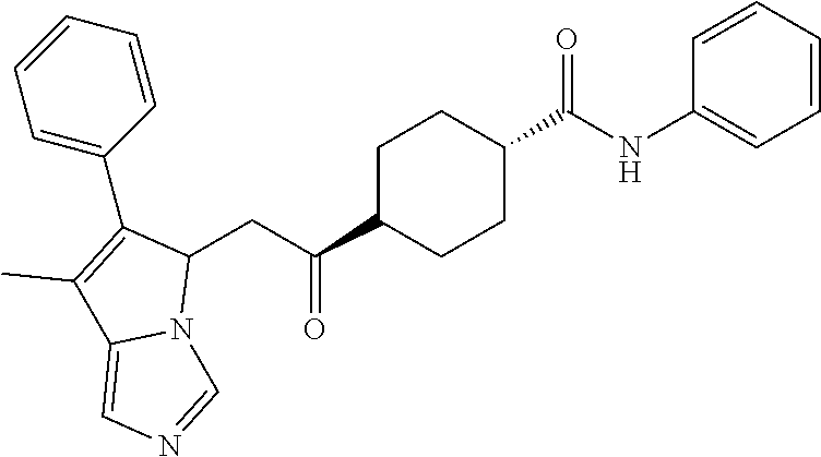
C1=CC=CC(NC(C2CCC(C(CC3C(C4=CC=CC=C4)=C(C)C4=CN=CN34)=O)CC2)=O)=C1
